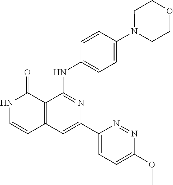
C1=CC(NC2=NC(C3=CC=C(OC)N=N3)=CC3=C2C(=O)NC=C3)=CC=C1N1CCOCC1
